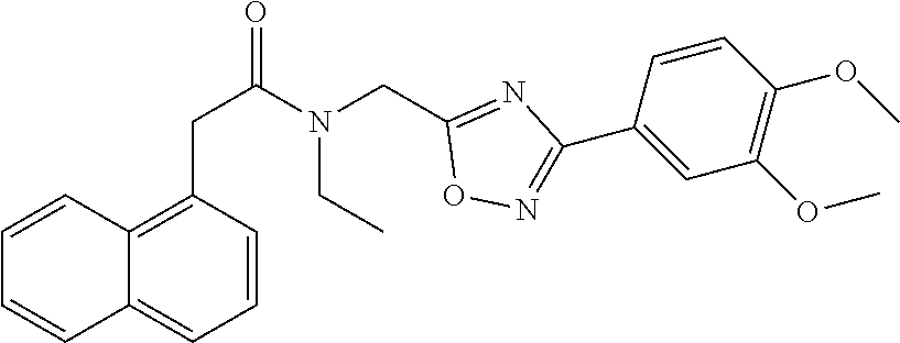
C(C1=NC(C2=CC(OC)=C(OC)C=C2)=NO1)N(C(CC1=C2C(=CC=C1)C=CC=C2)=O)CC
